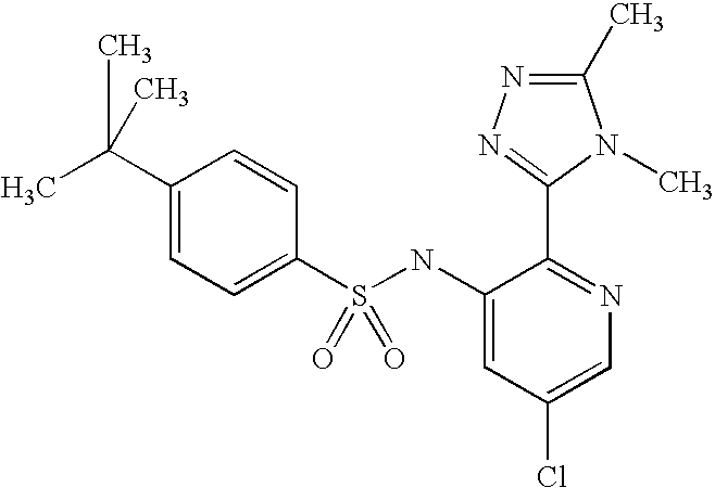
C1(NS(C2=CC=C(C(C)(C)C)C=C2)(=O)=O)=CC(Cl)=CN=C1C1=NN=C(C)N1C
